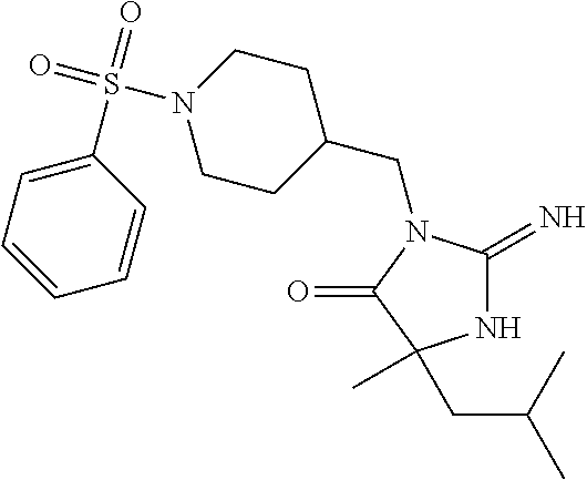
C1(CN2C(=N)NC(C)(CC(C)C)C2=O)CCN(S(=O)(=O)C2=CC=CC=C2)CC1
